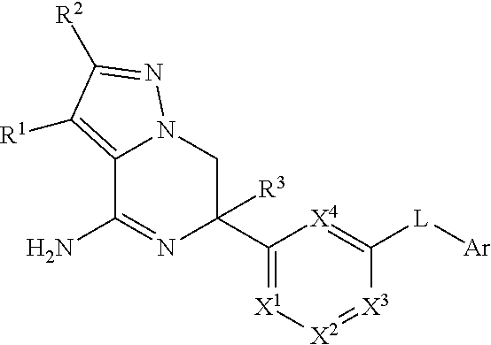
C1(C2([R3])CN3C(=C([R1])C([R2])=N3)C(N)=N2)=[X1][X2]=[X3]C([L][Ar])=[X4]1
